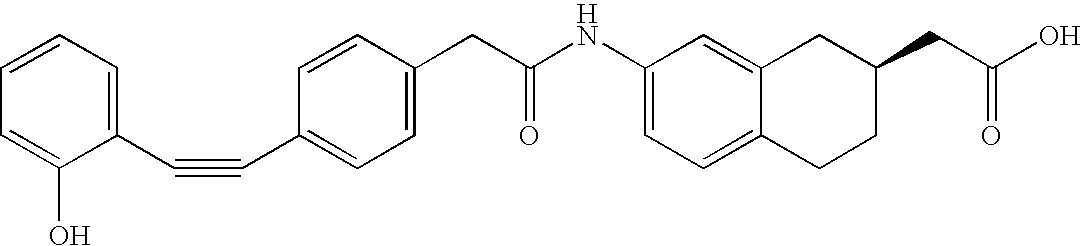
C1(C#CC2=CC=C(CC(NC3=CC=C4C(=C3)CC(CC(O)=O)CC4)=O)C=C2)=CC=CC=C1O
